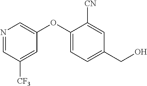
C1=NC=C(OC2=CC=C(CO)C=C2[CN])C=C1[CF3]
